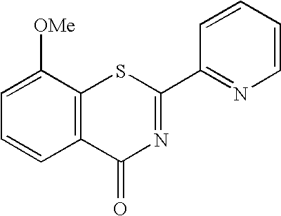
C1=C([OMe])C2=C(C=C1)C(=O)N=C(C1=NC=CC=C1)S2
